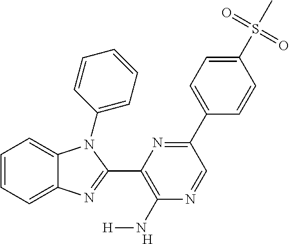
[H].C1=CC=C2C(=C1)N(C1=CC=CC=C1)C(C1=C(N[H])N=CC(C3=CC=C(S(=O)(=O)C)C=C3)=N1)=N2
